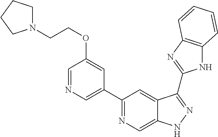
C1(C2=NC=C3C(=C2)C(C2=NC4=C(N2)C=CC=C4)=NN3)=CN=CC(OCCN2CCCC2)=C1
